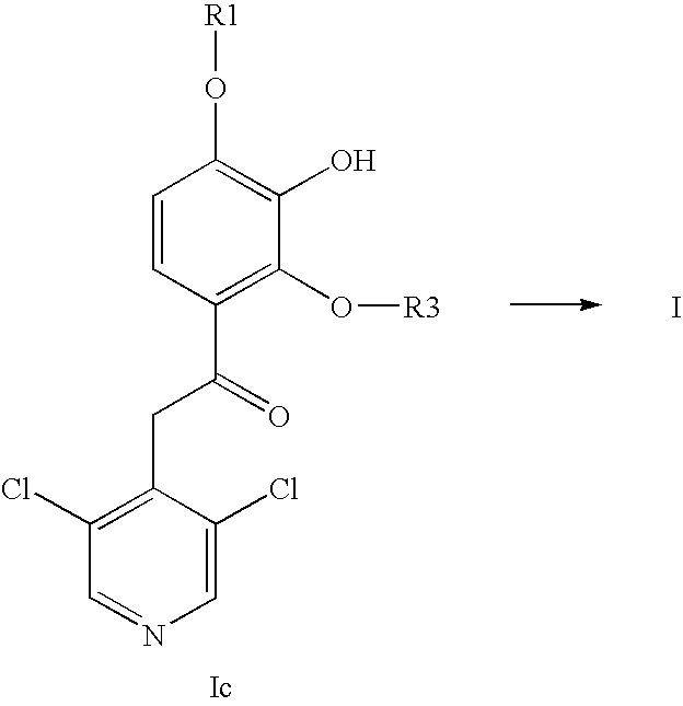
[R1]OC1=C(O)C(O[R3])=C(C(=O)CC2=C(Cl)C=NC=C2Cl)C=C1.I
